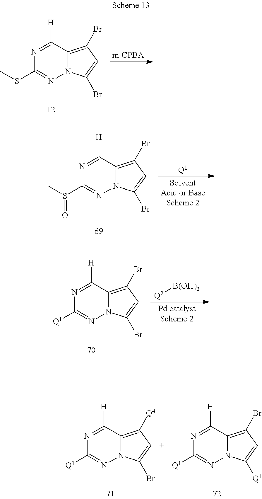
N1=C([H])C2=C(Br)C=C(Br)N2N=C1SC.N1=C([H])C2=C(Br)C=C(Br)N2N=C1S(C)=O.[Q1].N1=C([H])C2=C(Br)C=C(Br)N2N=C1[Q1].[Q2][B(OH)2].N1=C([H])C2=C([Q4])C=C(Br)N2N=C1[Q1].N1=C([H])C2=C(Br)C=C([Q4])N2N=C1[Q1]
